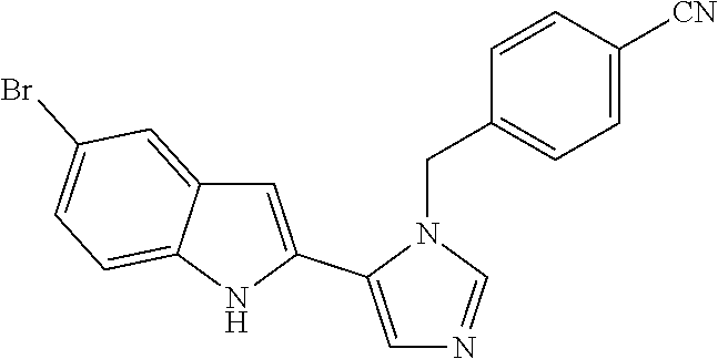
C1=C([CN])C=CC(CN2C(C3=CC4=CC(Br)=CC=C4N3)=CN=C2)=C1
